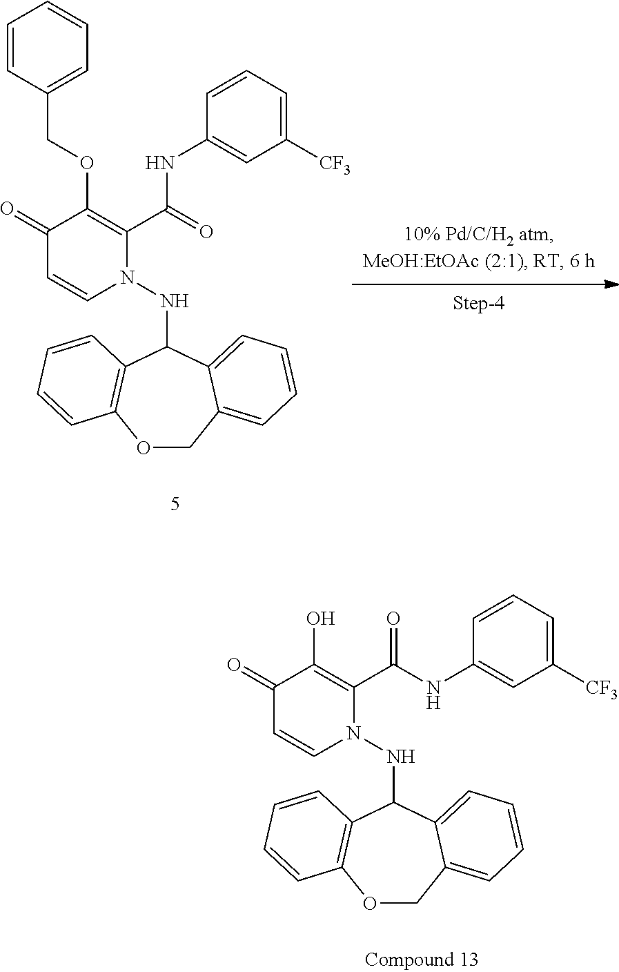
C1=CC(COC2=C(C(=O)NC3=CC([CF3])=CC=C3)N(NC3C4=C(OCC5=CC=CC=C35)C=CC=C4)C=CC2=O)=CC=C1.OC1=C(C(NC2=CC([CF3])=CC=C2)=O)N(NC2C3=C(OCC4=CC=CC=C24)C=CC=C3)C=CC1=O
